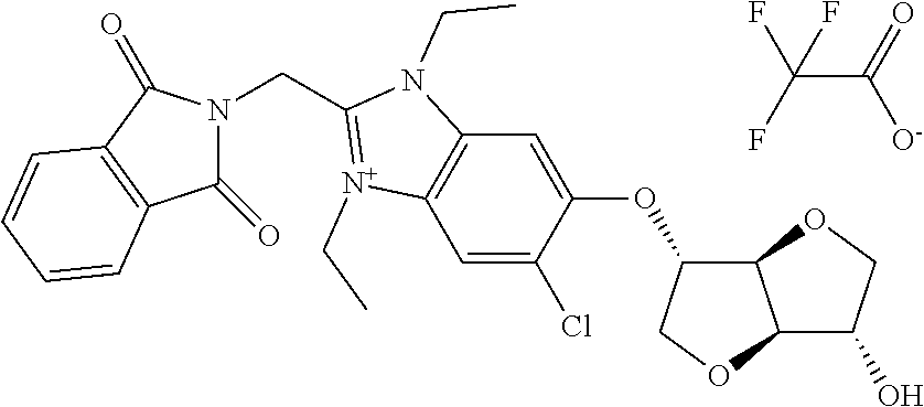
C1(=O)N(CC2=[N+](CC)C3=C(N2CC)C=C(OC2C4C(OC2)C(O)CO4)C(Cl)=C3)C(=O)C2=C1C=CC=C2.C(C(=O)[O-])(F)(F)F
